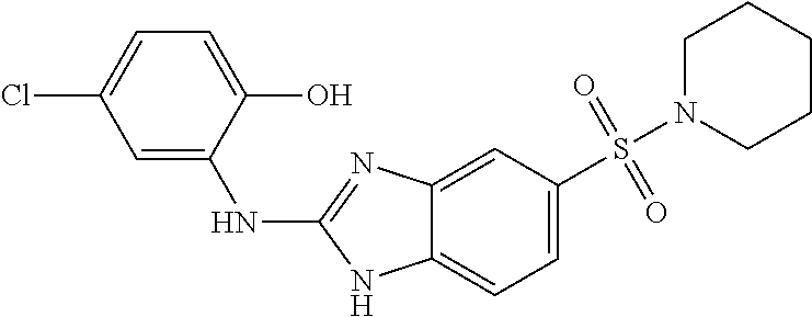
C1N(S(C2=CC=C3C(=C2)N=C(NC2=CC(Cl)=CC=C2O)N3)(=O)=O)CCCC1
